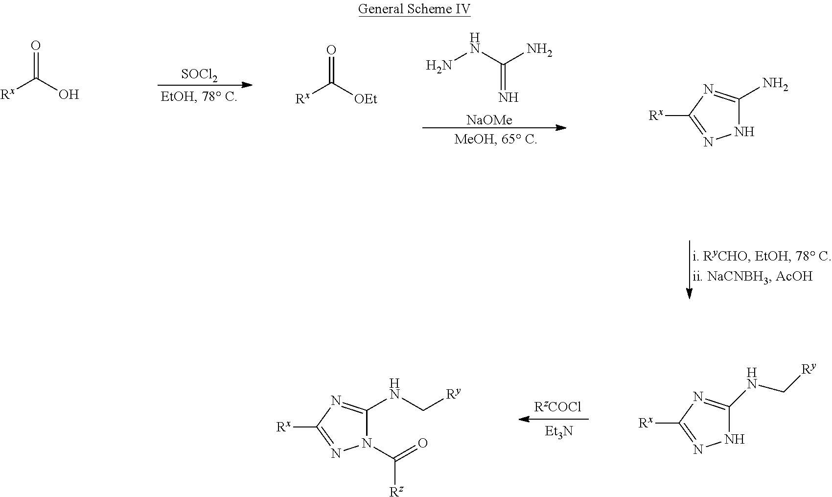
[SOCl2].NNC(=N)N.[NaOMe].[Rx]C(O)=O.[Rx]C([OEt])=O.N1C(N)=NC([Rx])=N1.[Et3N].N1C(NC[Ry])=NC([Rx])=N1.N1(C(=O)[Rz])C(NC[Ry])=NC([Rx])=N1
